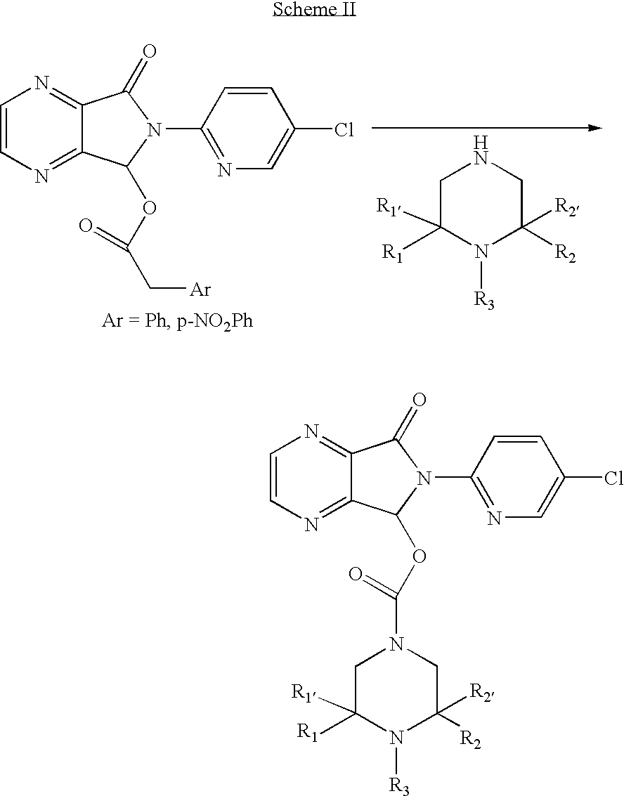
C1=CN=C2C(=N1)C(=O)N(C1=NC=C(Cl)C=C1)C2OC(=O)C[Ar].C1C([R1])([R1])N([R3])C([R2])([R2])CN1.C1=CN=C2C(=N1)C(=O)N(C1=NC=C(Cl)C=C1)C2OC(N1CC([R1])([R1])N([R3])C([R2])([R2])C1)=O
